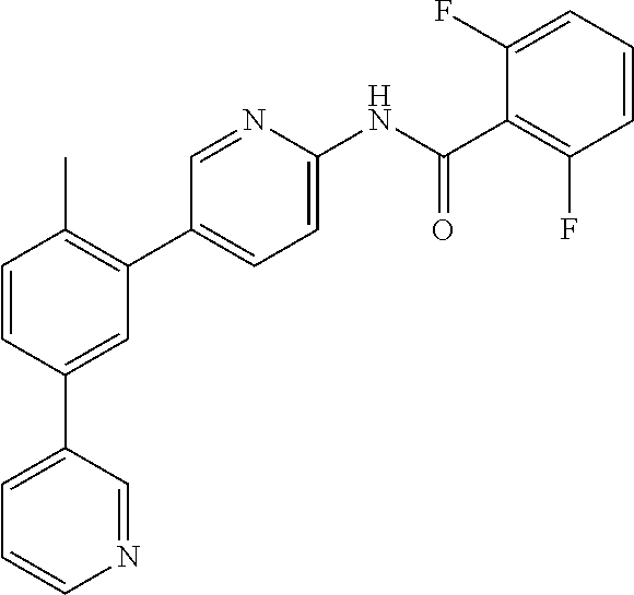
C1(C2=CC(C3=CC=C(NC(C4=C(F)C=CC=C4F)=O)N=C3)=C(C)C=C2)=CC=CN=C1
